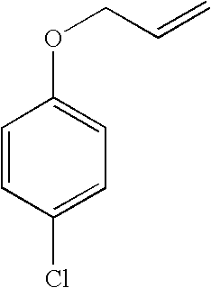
C1=CC(Cl)=CC=C1OCC=C
